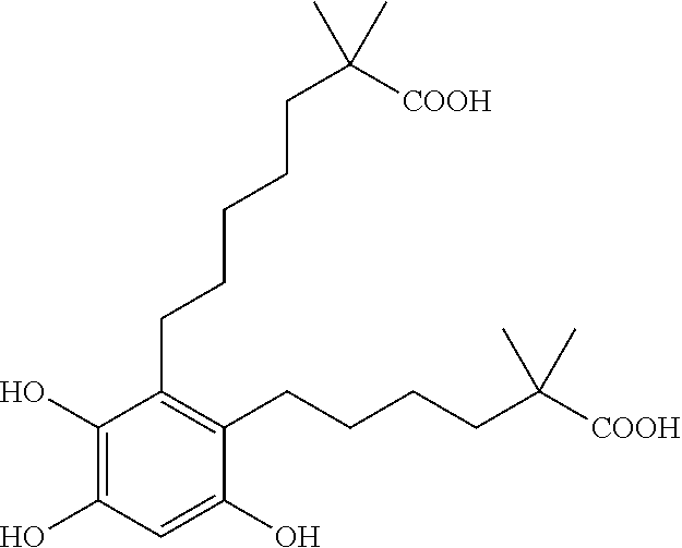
C1(O)=C(O)C(CCCCCC(C)(C)[COOH])=C(CCCCC(C)(C)[COOH])C(O)=C1
